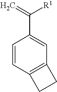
C1=CC2=C(C=C1C(=C)[R1])CC2
